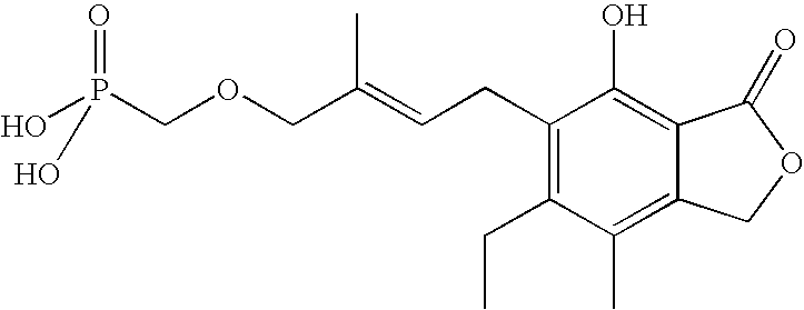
C1(CC=C(COCP(O)(=O)O)C)=C(CC)C(C)=C2C(=C1O)C(=O)OC2
